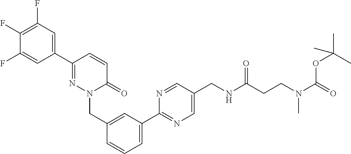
C1(F)=CC(C2=NN(CC3=CC(C4=NC=C(CNC(CCN(C)C(OC(C)(C)C)=O)=O)C=N4)=CC=C3)C(=O)C=C2)=CC(F)=C1F
